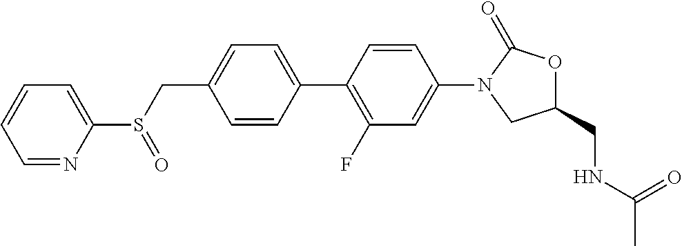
C1=CC(CS(C2=CC=CC=N2)=O)=CC=C1C1=C(F)C=C(N2CC(CNC(C)=O)OC2=O)C=C1
